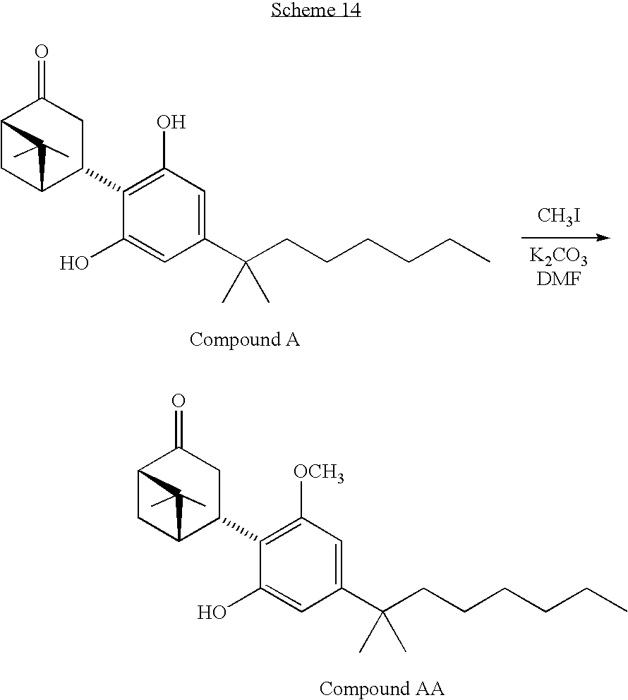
C(C1=CC([OCH3])=C(C2C3CC(C(=O)C2)C3(C)C)C(O)=C1)(CCCCCC)(C)C.C(C1=CC(O)=C(C2C3CC(C(=O)C2)C3(C)C)C(O)=C1)(CCCCCC)(C)C.[CH3I]
